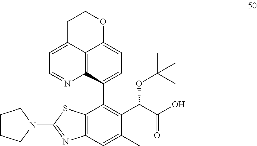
C12=C(C=C(C)C(C(C(O)=O)OC(C)(C)C)=C1C1=CC=C3C4=C1N=CC=C4CCO3)N=C(N1CCCC1)S2
